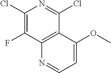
ClC1=NC(Cl)=C(F)C2=C1C(OC)=CC=N2
